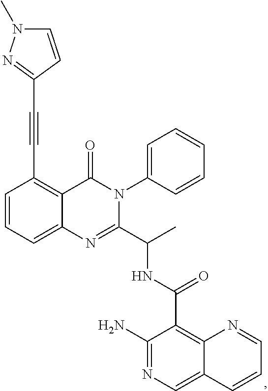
C1(C#CC2=NN(C)C=C2)=C2C(=CC=C1)N=C(C(C)NC(=O)C1=C3C(=CN=C1N)C=CC=N3)N(C1=CC=CC=C1)C2=O
